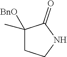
C1(C)([BnO])CCNC1=O
